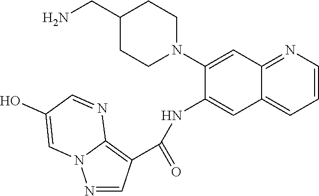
N1=CC(C(=O)NC2=CC3=CC=CN=C3C=C2N2CCC(CN)CC2)=C2N1C=C(O)C=N2
